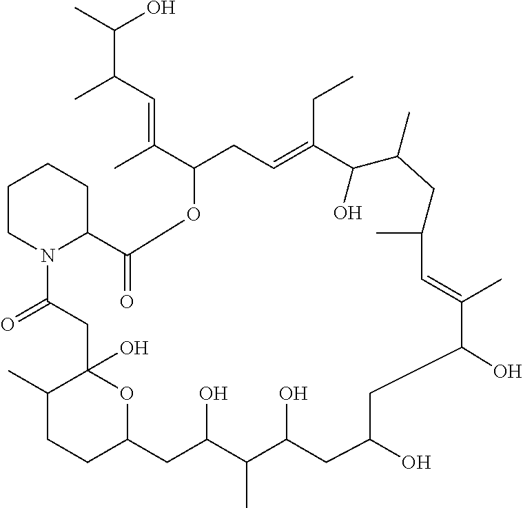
C1(C)CCC2OC1(O)CC(=O)N1CCCCC1C(=O)OC(C(=CC(C)C(C)O)C)CC=C(CC)C(O)C(C)CC(C)C=C(C)C(O)CC(O)CC(O)C(C)C(O)C2
